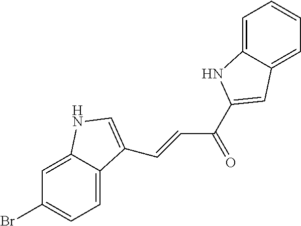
C1=C2C(=CC=C1Br)C(C=CC(C1=CC3=CC=CC=C3N1)=O)=CN2
